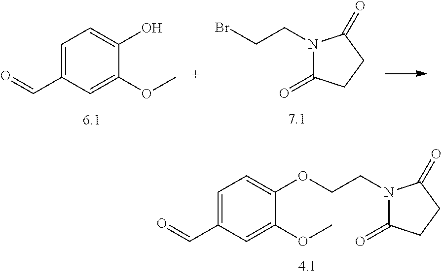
C1=C(C=O)C=C(OC)C(O)=C1.N1(CCBr)C(=O)CCC1=O.C1=C(C=O)C=C(OC)C(OCCN2C(=O)CCC2=O)=C1
